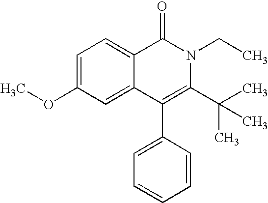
C1=C(OC)C=C2C(=C1)C(=O)N(CC)C(C(C)(C)C)=C2C1=CC=CC=C1
